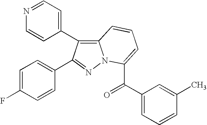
N1=CC=C(C2=C3N(N=C2C2=CC=C(F)C=C2)C(C(C2=CC=CC(C)=C2)=O)=CC=C3)C=C1
